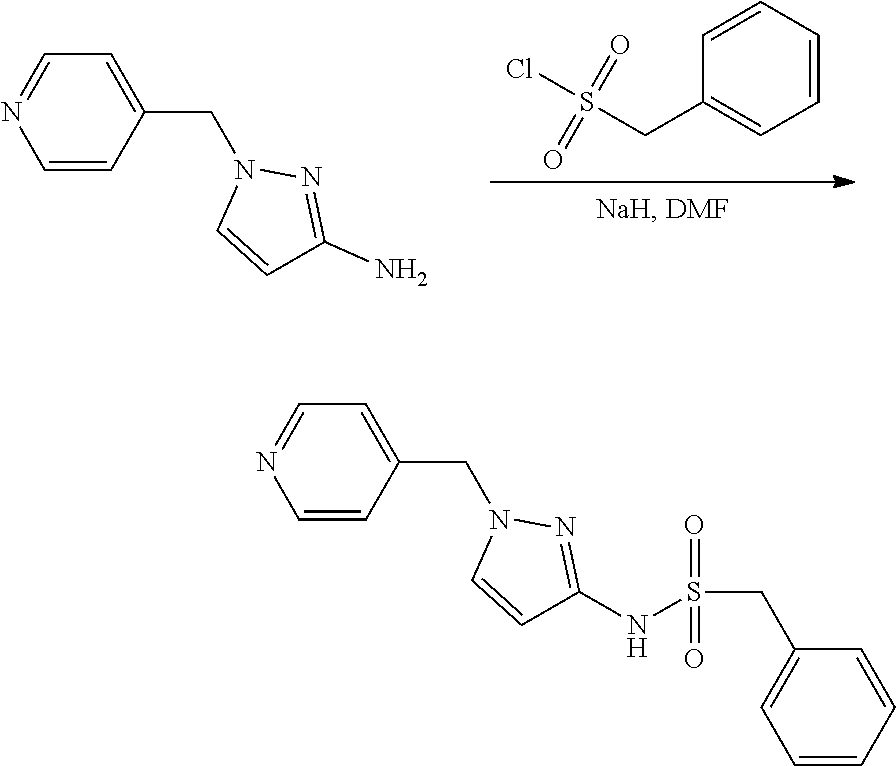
C1=CC(CN2C=CC(N)=N2)=CC=N1.C1=CC=CC=C1CS(=O)(=O)Cl.C1=CC(CN2C=CC(NS(=O)(=O)CC3=CC=CC=C3)=N2)=CC=N1
